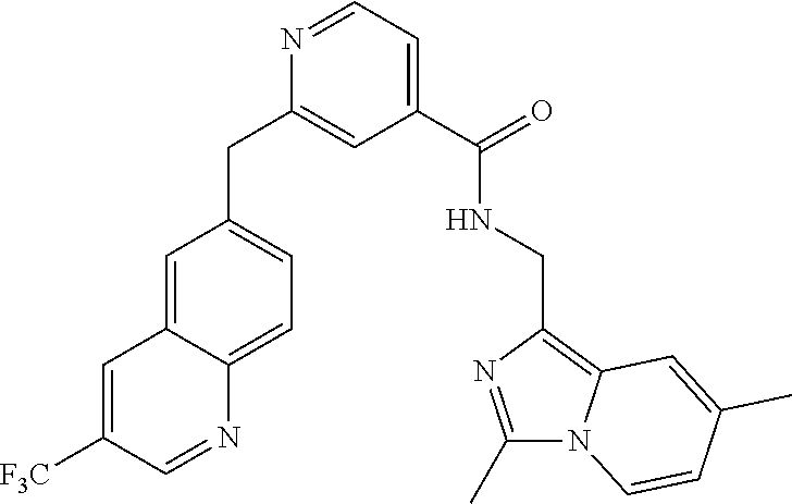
C1=C2C(=CC=C1CC1=CC(C(=O)NCC3=C4N(C(C)=N3)C=CC(C)=C4)=CC=N1)N=CC([F3C])=C2
